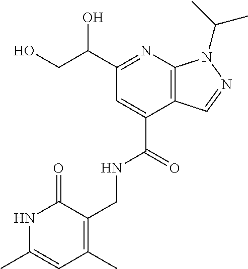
C(C1=CC(C(CO)O)=NC2=C1C=NN2C(C)C)(=O)NCC1=C(C)C=C(C)NC1=O
